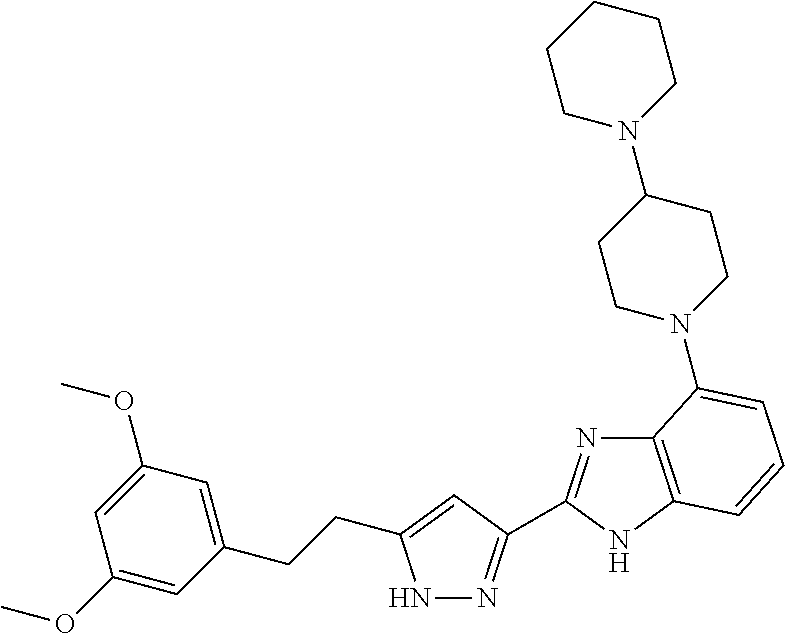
N1N=C(C2=NC3=C(N2)C=CC=C3N2CCC(N3CCCCC3)CC2)C=C1CCC1=CC(OC)=CC(OC)=C1
